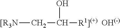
C([[R3N])C([R1](+)])O
